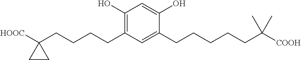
C1(O)=C(CCCCC2([HOOC])CC2)C=C(CCCCCC([COOH])(C)C)C(O)=C1
